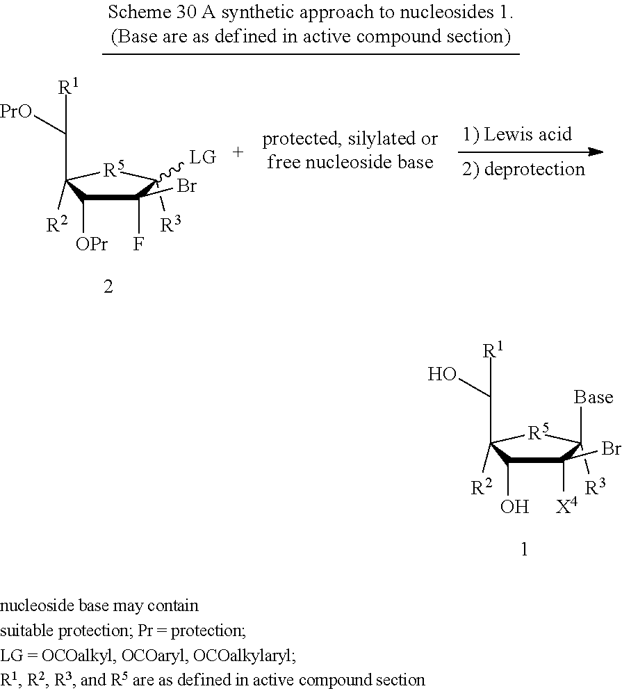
C1(Br)(F)C([OPr])C([R2])(C([R1])[PrO])[R5]C1([LG])[R3].C1(Br)([X4])C(O)C([R2])(C([R1])O)[R5]C1([Base])[R3]
